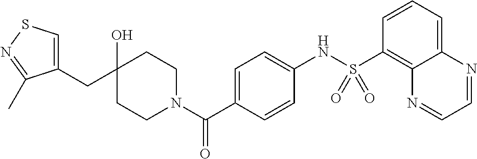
C1CN(C(C2=CC=C(NS(=O)(=O)C3=C4C(=CC=C3)N=CC=N4)C=C2)=O)CCC1(O)CC1=CSN=C1C
